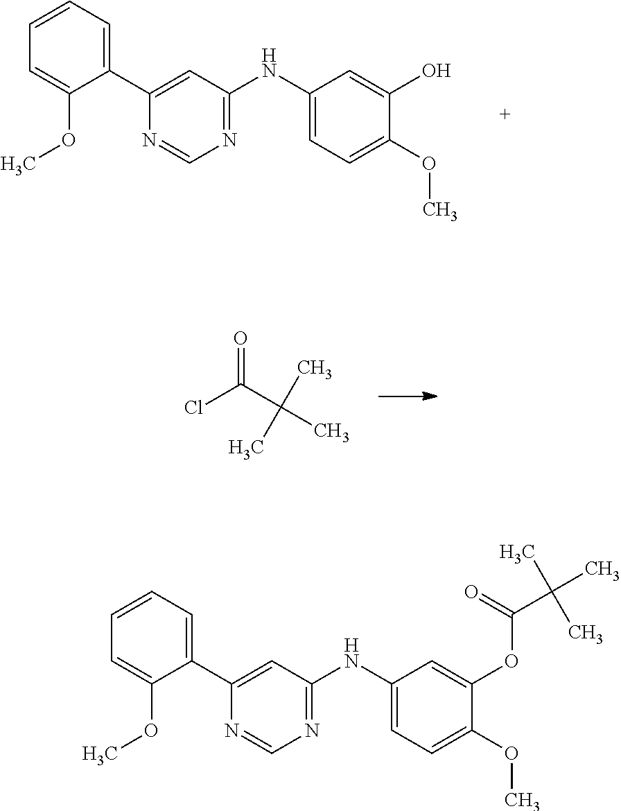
C1(C2=CC(NC3=CC=C(OC)C(O)=C3)=NC=N2)=CC=CC=C1OC.O=C(C(C)(C)C)Cl.C1(C2=CC(NC3=CC=C(OC)C(OC(=O)C(C)(C)C)=C3)=NC=N2)=CC=CC=C1OC
